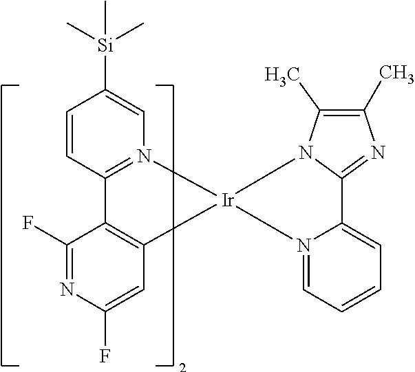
C1=CC2=N(C=C1[Si](C)(C)C)[Ir]1(C3=C2C(F)=NC(F)=C3)N2=CC=CC=C2C2=NC(C)=C(C)N21
